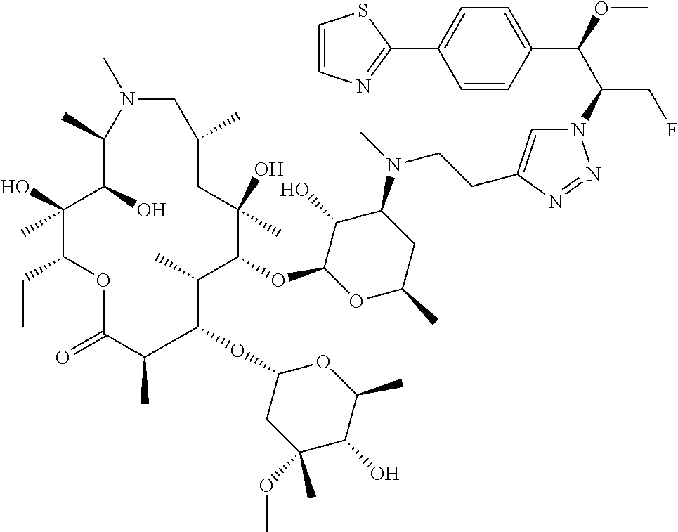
N1=NN(C(C(C2=CC=C(C3=NC=CS3)C=C2)OC)CF)C=C1CCN(C1C(O)C(OC2C(C)C(OC3CC(OC)(C)C(O)C(C)O3)C(C)C(=O)OC(CC)C(O)(C)C(O)C(C)N(C)CC(C)CC2(O)C)OC(C)C1)C
